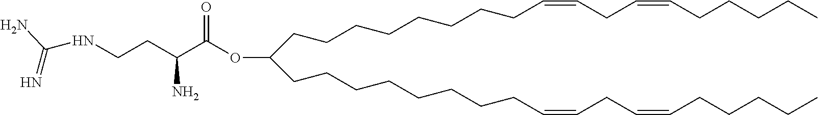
C(CCCCCCCC=CCC=CCCCCC)C(CCCCCCCCC=CCC=CCCCCC)OC(C(CCNC(=N)N)N)=O
